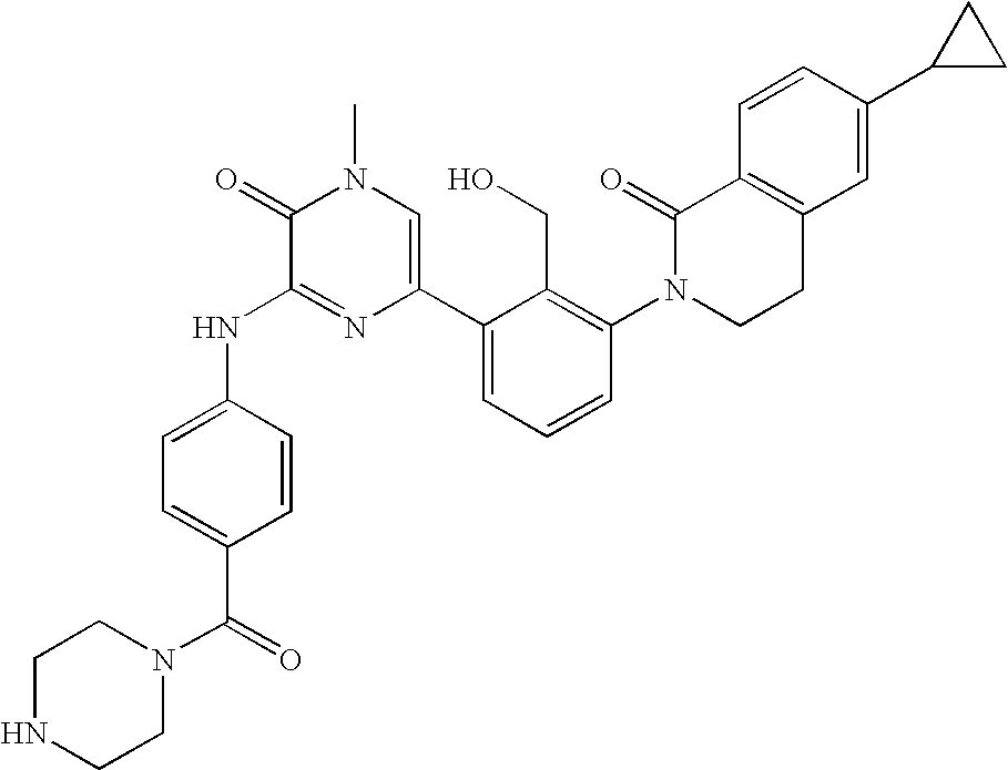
N(C1=NC(C2=CC=CC(N3CCC4=C(C3=O)C=CC(C3CC3)=C4)=C2CO)=CN(C)C1=O)C1=CC=C(C(N2CCNCC2)=O)C=C1
